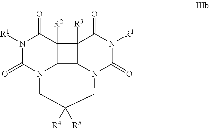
N1([R1])C(=O)N2C3C([R2])(C1=O)C1([R3])C(=O)N([R1])C(=O)N(CC([R5])([R4])C2)C31
